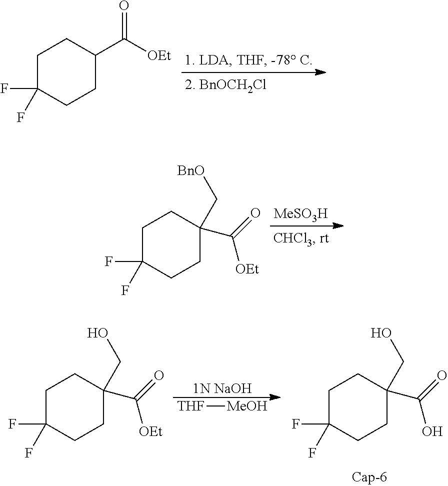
C1C(F)(F)CCC(C([OEt])=O)C1.[MeSO3H].C1C(F)(F)CCC(C(=O)[OEt])(C[BnO])C1.[1N NaOH].[THF][MeOH].C1C(F)(F)CCC(C(=O)O)(CO)C1.C1C(F)(F)CCC(C(=O)[OEt])(CO)C1
